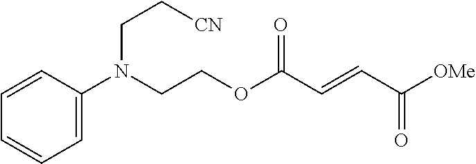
N(CCOC(C=CC([OMe])=O)=O)(C1=CC=CC=C1)CC[CN]
